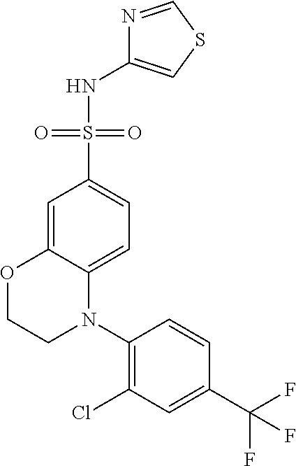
C1=C2C(=CC=C1S(=O)(=O)NC1=CSC=N1)N(C1=C(Cl)C=C(C(F)(F)F)C=C1)CCO2
